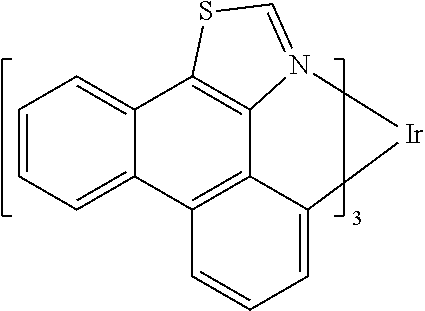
C12=C3C4=C(C5=CC=CC=C15)C=CC=C4[Ir]N3=CS2
